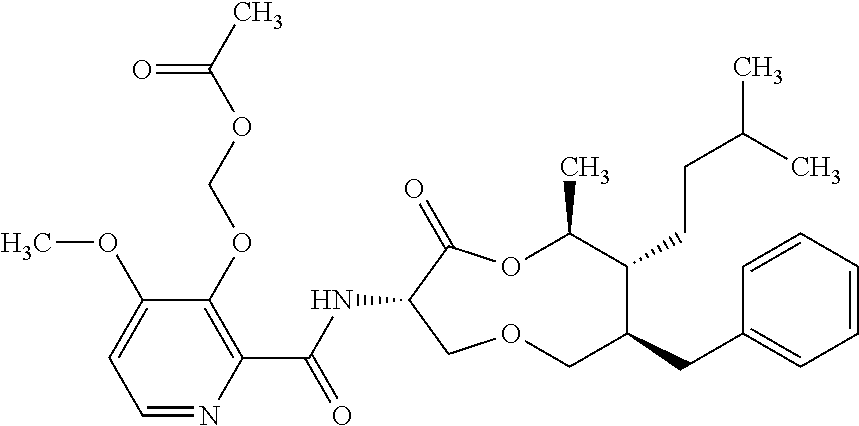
C1(OCOC(C)=O)=C(C(NC2C(=O)OC(C)C(CCC(C)C)C(CC3=CC=CC=C3)COC2)=O)N=CC=C1OC
